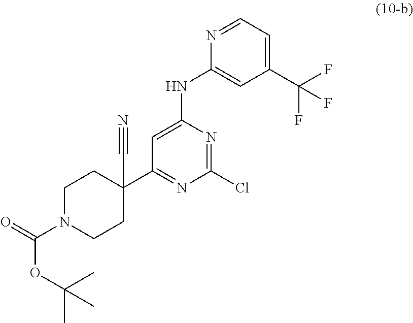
C1(C(F)(F)F)=CC=NC(NC2=CC(C3(C#N)CCN(C(=O)OC(C)(C)C)CC3)=NC(Cl)=N2)=C1
